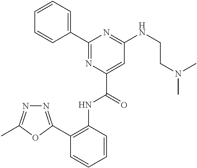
C1=CC=C(C2=NC(C(=O)NC3=C(C4=NN=C(C)O4)C=CC=C3)=CC(NCCN(C)C)=N2)C=C1
